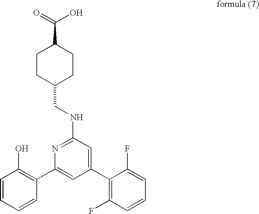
C1(C2=C(O)C=CC=C2)=CC(C2=C(F)C=CC=C2F)=CC(NCC2CCC(C(=O)O)CC2)=N1
